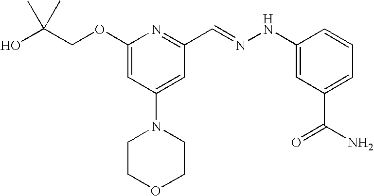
C(COC1=CC(N2CCOCC2)=CC(C=NNC2=CC(C(N)=O)=CC=C2)=N1)(O)(C)C
